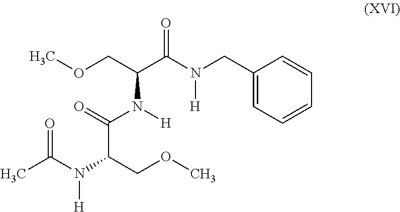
COCC(C(N(CC1=CC=CC=C1)[H])=O)N([H])C(C(COC)N(C(C)=O)[H])=O
